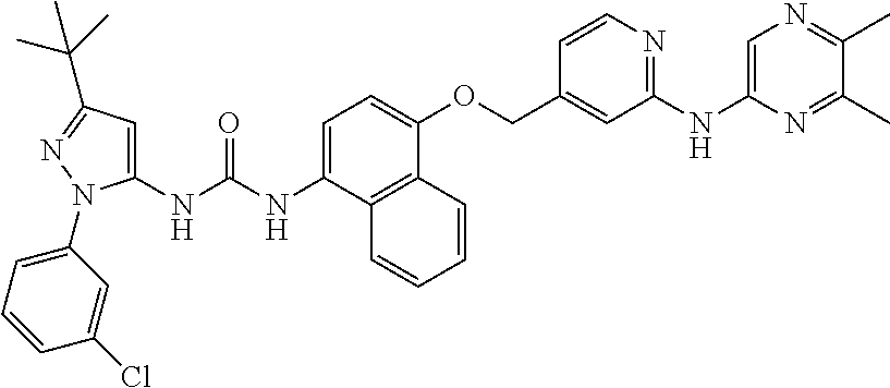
C1=C(NC(NC2=CC(C(C)(C)C)=NN2C2=CC=CC(Cl)=C2)=O)C2=C(C(OCC3=CC(NC4=CN=C(C)C(C)=N4)=NC=C3)=C1)C=CC=C2
